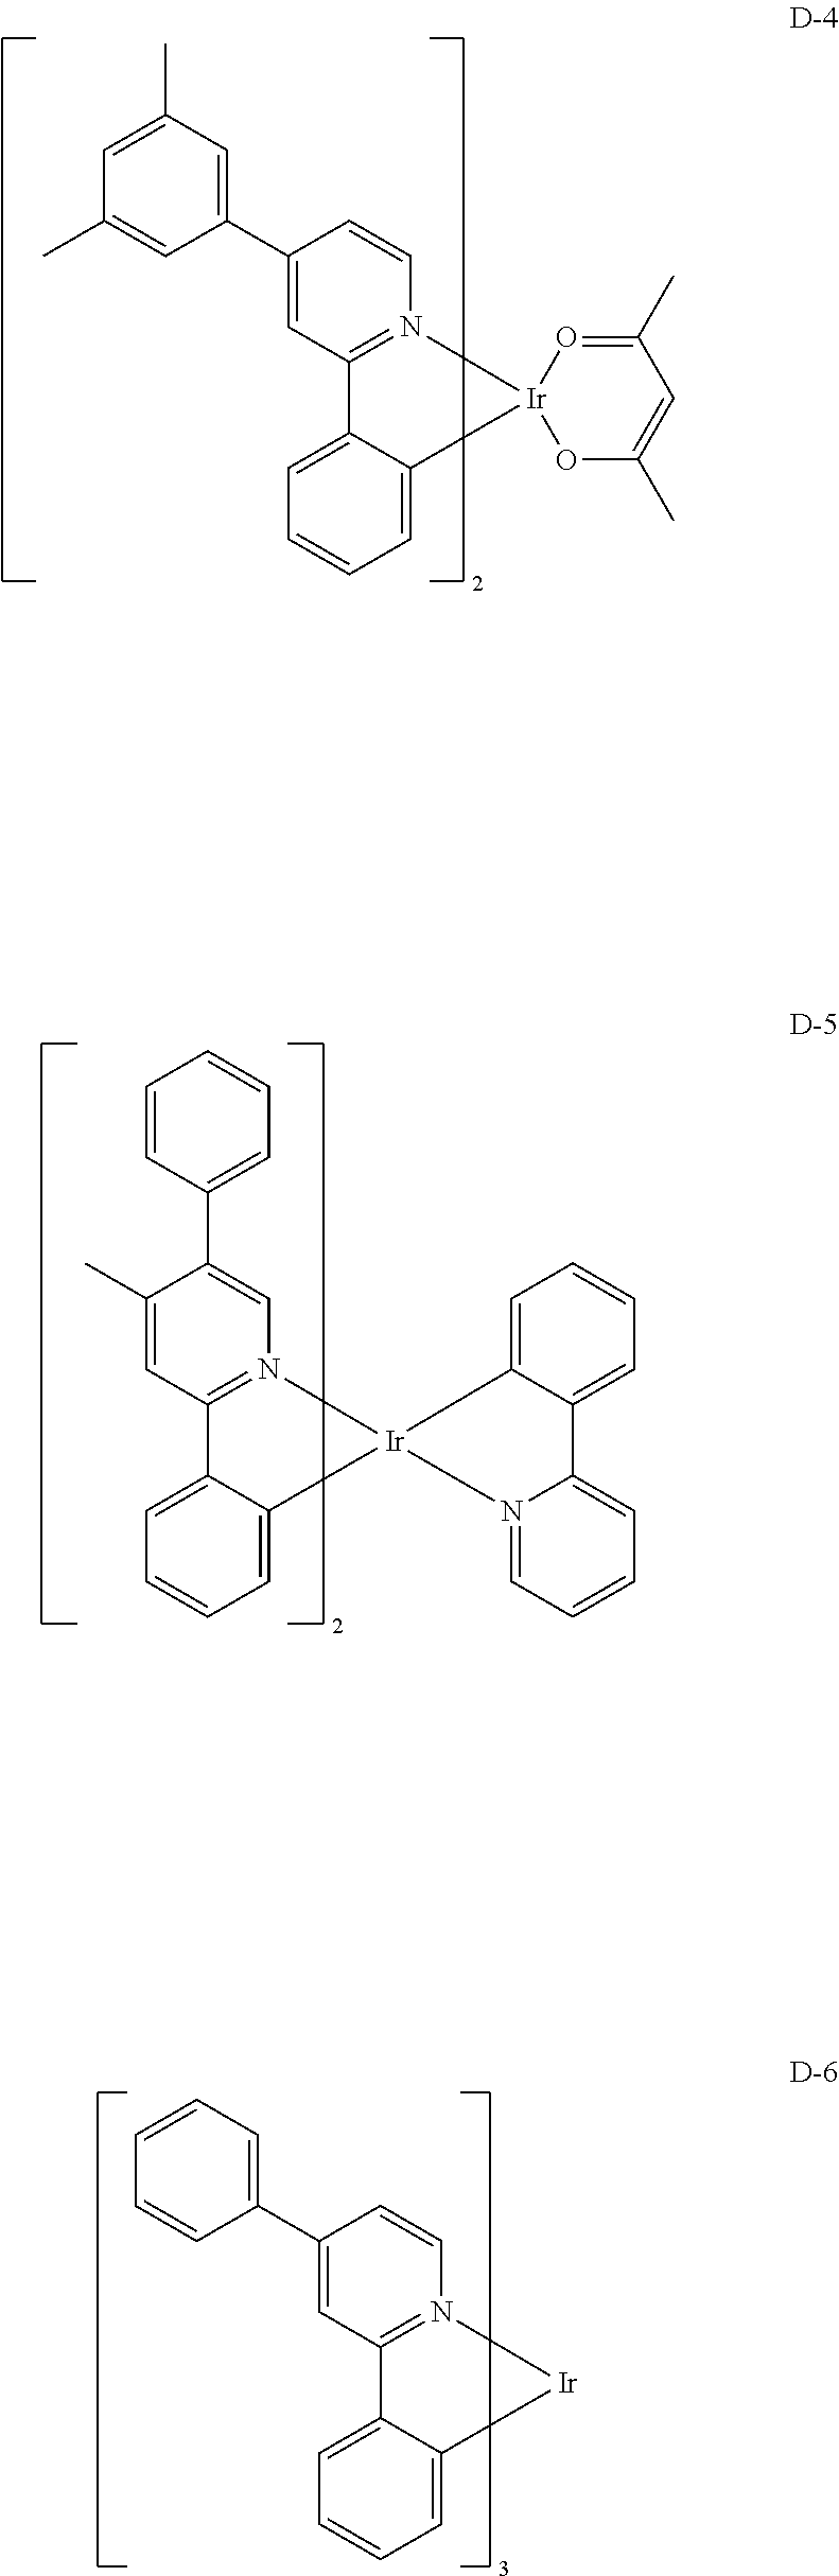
C1=CC=C2C(=C1)C1=N(C=CC(C3=CC=CC=C3)=C1)[Ir]2.C1=CC=C2C(=C1)C1=N(C=CC(C3=CC(C)=CC(C)=C3)=C1)[Ir]21OC(C)=CC(C)=O1.C1=CC=C2C(=C1)C1=N(C=C(C3=CC=CC=C3)C(C)=C1)[Ir]21N2=CC=CC=C2C2=CC=CC=C21
